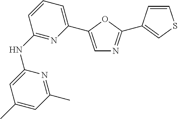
C1(NC2=NC(C3=CN=C(C4=CSC=C4)O3)=CC=C2)=CC(C)=CC(C)=N1
